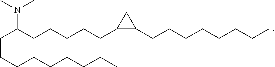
N(C(CCCCCC1C(CCCCCCCC)C1)CCCCCCCCC)(C)C
